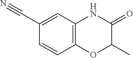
C12=C(C=C(C#N)C=C1)NC(=O)C(C)O2
